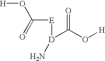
[D](C(O[H])=O)([E]C(O[H])=O)N
